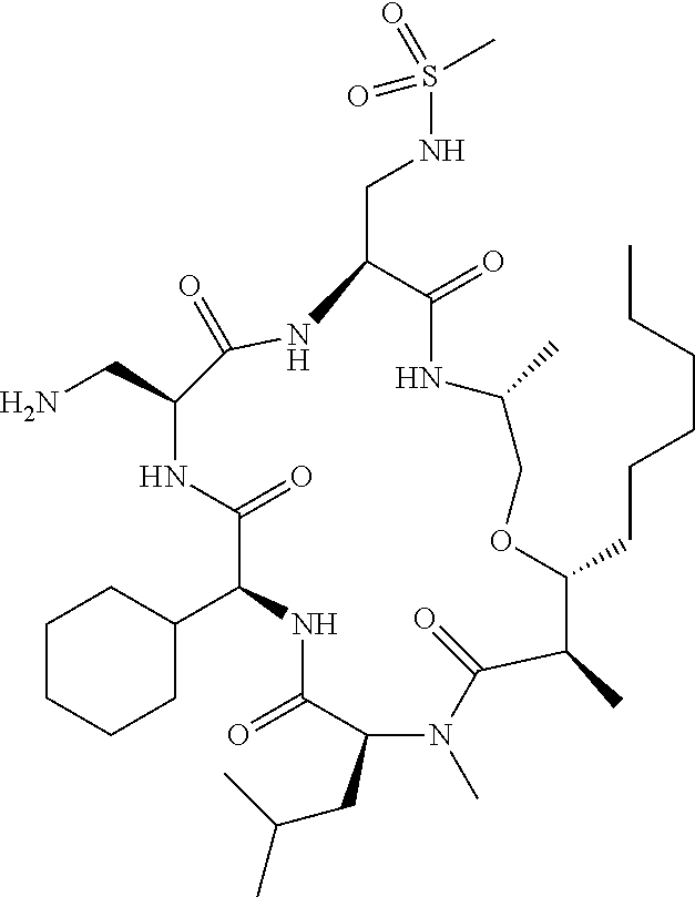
C1(C2NC(=O)C(CC(C)C)N(C)C(=O)C(C)C(CCCCCC)OCC(C)NC(=O)C(CNS(=O)(C)=O)NC(=O)C(CN)NC2=O)CCCCC1
